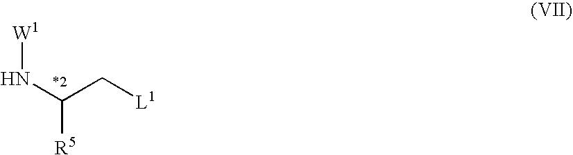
N(C(C[L1])[R5])[W1]
